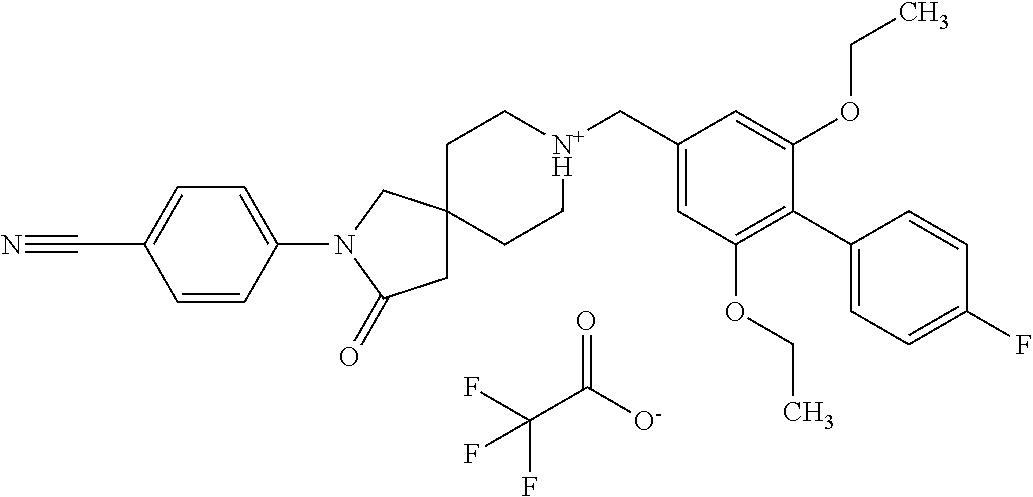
FC(C([O-])=O)(F)F.C1C[N+H](CC2=CC(OCC)=C(C3=CC=C(F)C=C3)C(OCC)=C2)CCC12CC(=O)N(C1=CC=C(C#N)C=C1)C2
